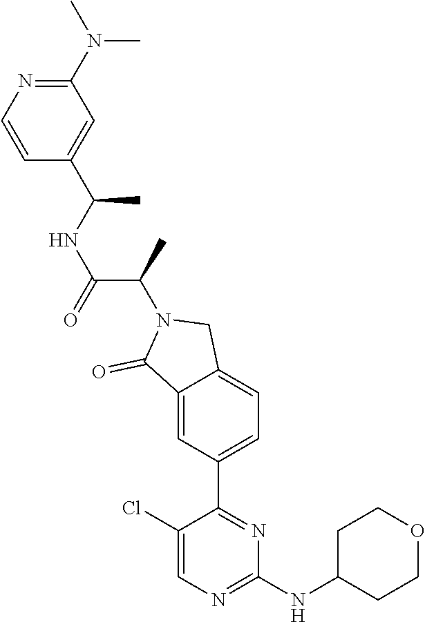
C1(N(C)C)=NC=CC(C(C)NC(C(C)N2C(=O)C3=CC(C4=NC(NC5CCOCC5)=NC=C4Cl)=CC=C3C2)=O)=C1
